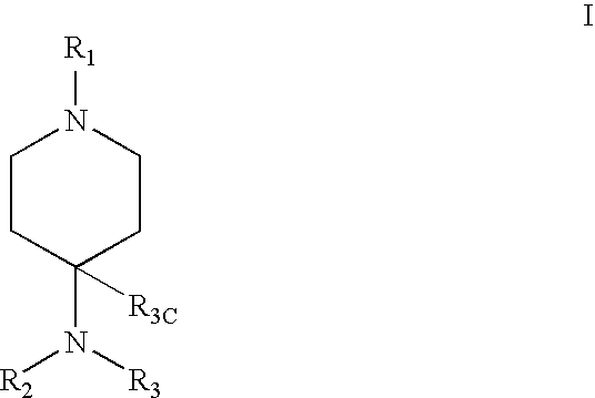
C1CC(N([R2])[R3])([R3C])CCN1[R1]
